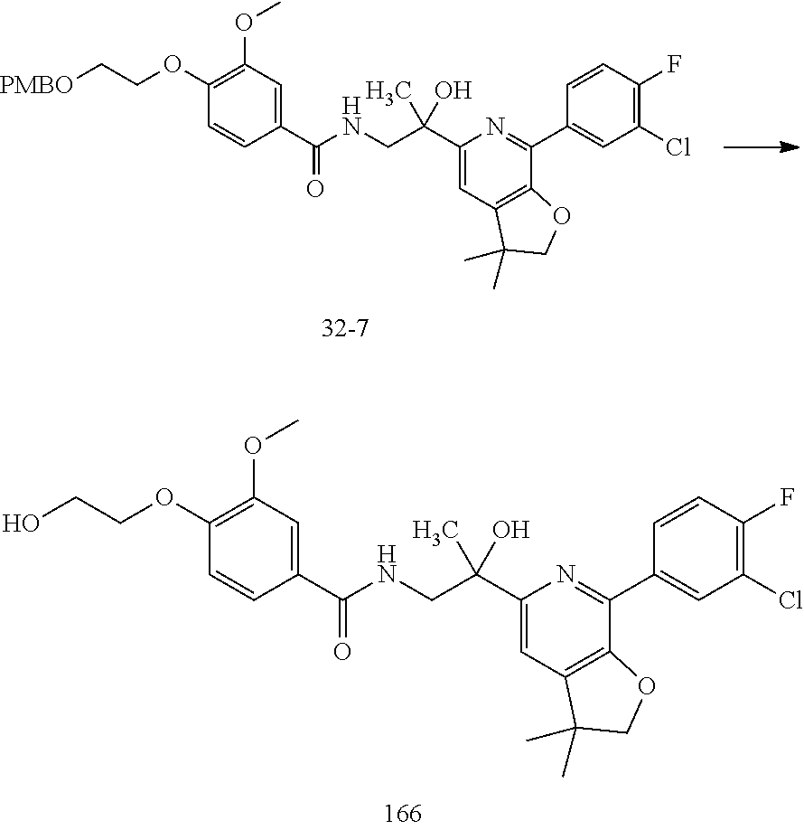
C1(C(CNC(C2=CC(OC)=C(OCC[PMBO])C=C2)=O)(C)O)=CC2=C(C(C3=CC(Cl)=C(F)C=C3)=N1)OCC2(C)C.C1(C(CNC(C2=CC(OC)=C(OCCO)C=C2)=O)(C)O)=CC2=C(C(C3=CC(Cl)=C(F)C=C3)=N1)OCC2(C)C
